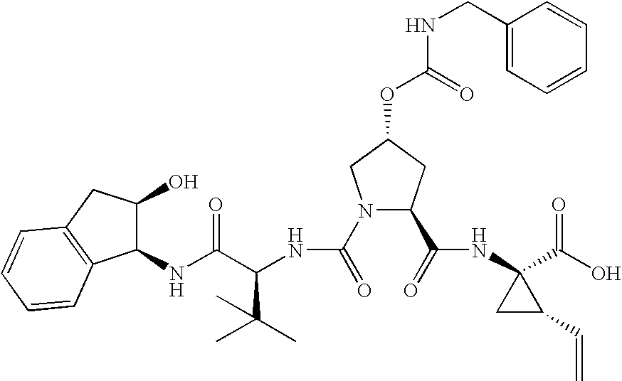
N1(C(=O)NC(C(NC2C(O)CC3=C2C=CC=C3)=O)C(C)(C)C)C(C(=O)NC2(C(O)=O)CC2C=C)CC(OC(NCC2=CC=CC=C2)=O)C1
